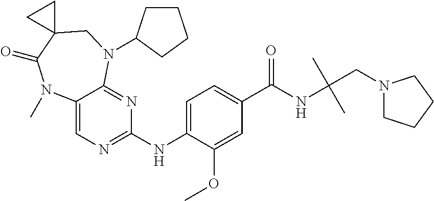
C1(NC2=NC=C3C(=N2)N(C2CCCC2)CC2(C(=O)N3C)CC2)=CC=C(C(NC(CN2CCCC2)(C)C)=O)C=C1OC
